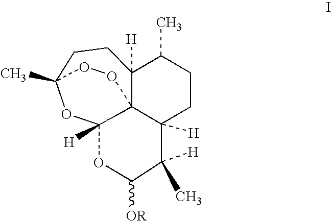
C12([H])CCC(C)C3([H])CCC4(C)OC([H])(C13OO4)OC([OR])C2(C)[H]
